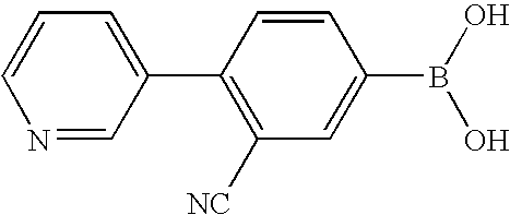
N1=CC(C2=C([NC])C=C(B(O)O)C=C2)=CC=C1
